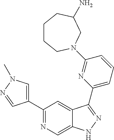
C1(C2=CN(C)N=C2)=NC=C2C(=C1)C(C1=CC=CC(N3CCCCC(N)C3)=N1)=NN2
